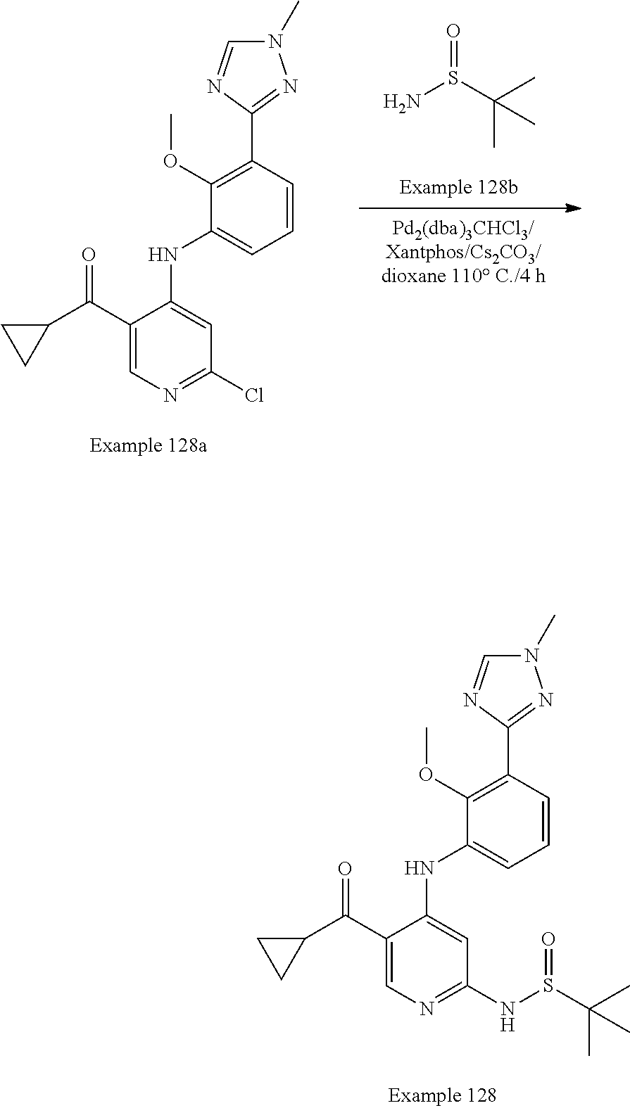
C1=C(C(C2CC2)=O)C(NC2=CC=CC(C3=NN(C)C=N3)=C2OC)=CC(Cl)=N1.NS(C(C)(C)C)=O.C1=C(C(C2CC2)=O)C(NC2=CC=CC(C3=NN(C)C=N3)=C2OC)=CC(NS(C(C)(C)C)=O)=N1
